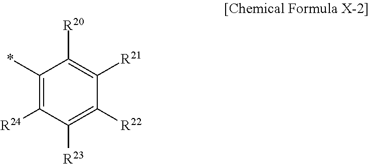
C1(*)=C([R24])C([R23])=C([R22])C([R21])=C1[R20]
